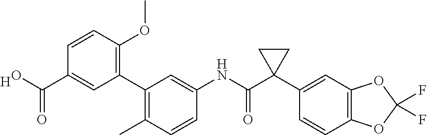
[H].C1=CC(C)=C(C2=C(OC)C=CC(C(O)=O)=C2)C=C1NC(C1(C2=CC3=C(C=C2)OC(F)(F)O3)CC1)=O
